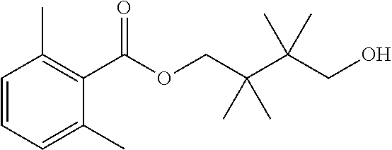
C(COC(C1=C(C)C=CC=C1C)=O)(C)(C)C(C)(C)CO
